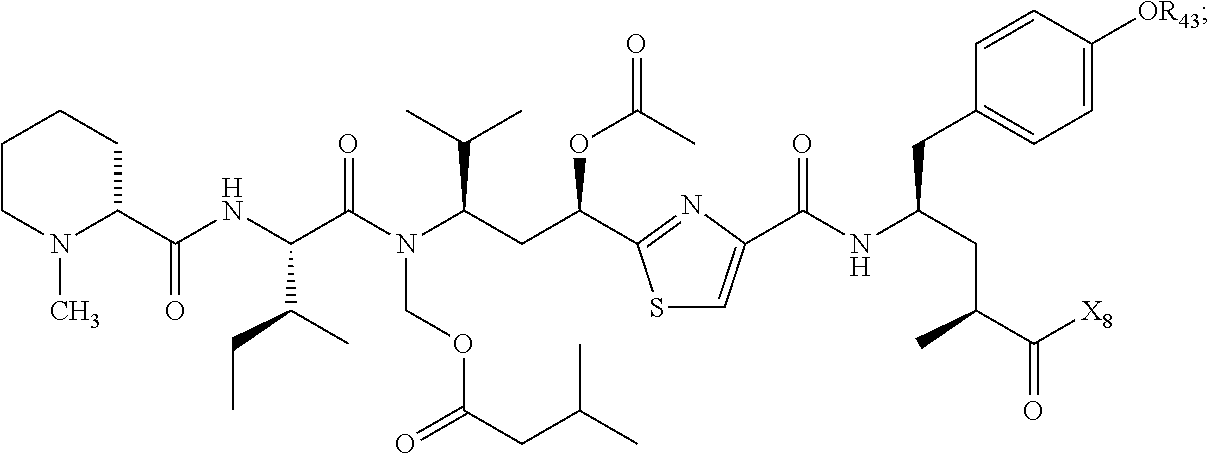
C1CN(C)C(C(NC(C(N(C(CC(OC(=O)C)C2=NC(C(NC(CC(C(=O)[X8])C)CC3=CC=C([OR43])C=C3)=O)=CS2)C(C)C)COC(CC(C)C)=O)=O)C(CC)C)=O)CC1
